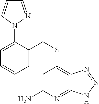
C1=CN(C2=CC=CC=C2CSC2=C3C(=NC(N)=C2)NN=N3)N=C1
